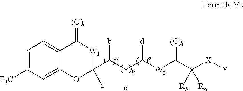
C([X][Y])([R5])([R6])C(=[(O)t])[W2]C(C(C(C1([a])OC2=CC([F3C])=CC=C2C(=[(O)t])[W1]1)b)c)[d]
